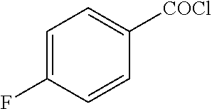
C1=C(F)C=CC([COCl])=C1
